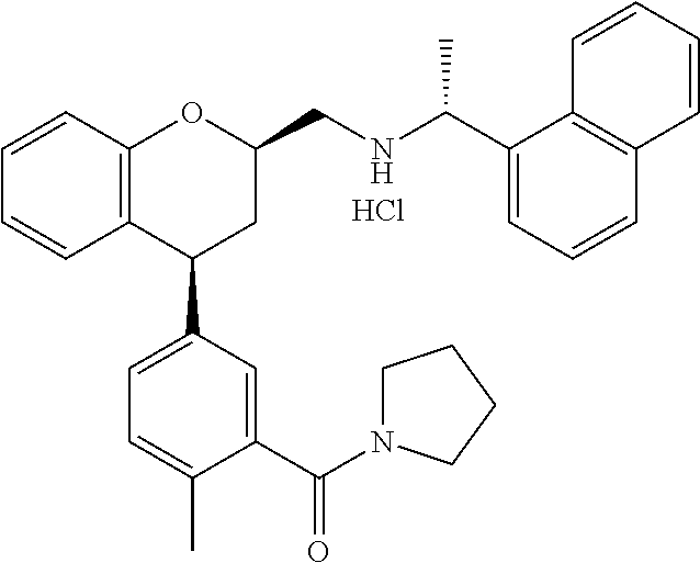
C1=CC2=C(C=C1)C(C1=CC=C(C)C(C(N3CCCC3)=O)=C1)CC(CNC(C1=CC=CC3=C1C=CC=C3)C)O2.Cl
